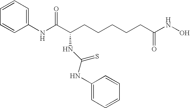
C1(NC(C(CCCCCC(NO)=O)NC(NC2=CC=CC=C2)=S)=O)=CC=CC=C1
